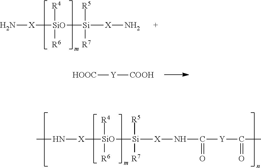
[X]([SiO]([Si]([R5])([R7])[X]N)([R4])[R6])N.[HOOC][Y][COOH].[X]([SiO]([Si]([R5])([R7])[X]NC([Y]C(C)=O)=O)([R4])[R6])NC
